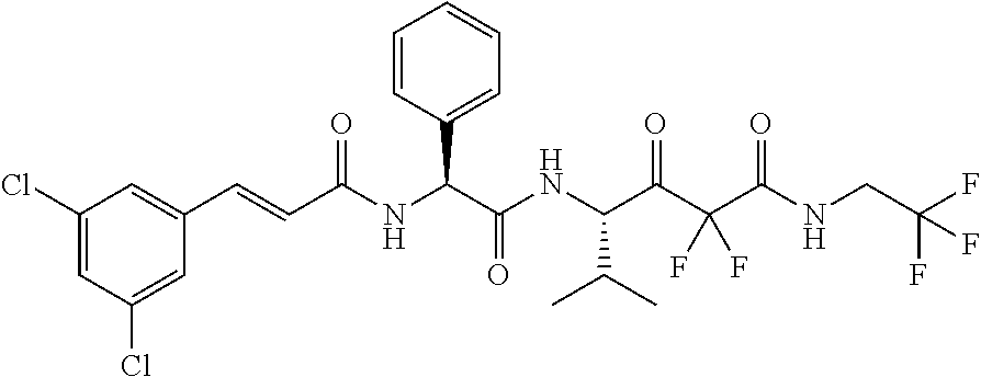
N(C(C(NC(C(C(C(NCC(F)(F)F)=O)(F)F)=O)C(C)C)=O)C1=CC=CC=C1)C(C=CC1=CC(Cl)=CC(Cl)=C1)=O
